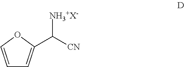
C1=COC(C([NH3+X-])[CN])=C1
